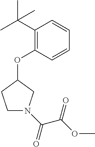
C1(C(C)(C)C)=C(OC2CCN(C(C(OC)=O)=O)C2)C=CC=C1
